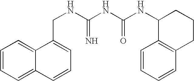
C1=CC=C2C(=C1)C(CNC(NC(NC1C3=C(CCC1)C=CC=C3)=O)=N)=CC=C2
